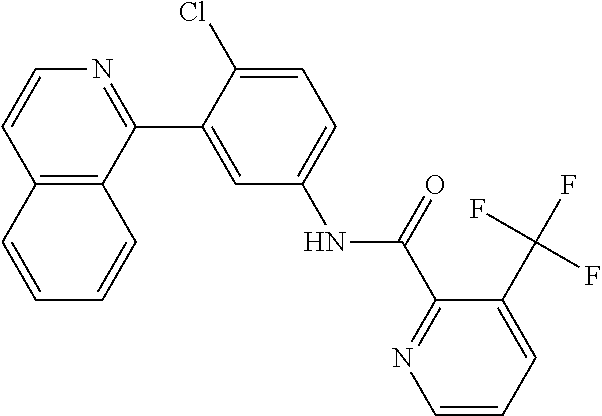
C12=C(C(C3=CC(NC(C4=NC=CC=C4C(F)(F)F)=O)=CC=C3Cl)=NC=C1)C=CC=C2
